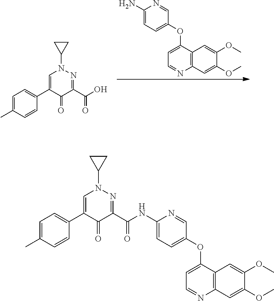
C1(N)=CC=C(OC2=CC=NC3=C2C=C(OC)C(OC)=C3)C=N1.C1=C(C)C=CC(C2=CN(C3CC3)N=C(C(O)=O)C2=O)=C1.C1=C(C)C=CC(C2=CN(C3CC3)N=C(C(NC3=CC=C(OC4=CC=NC5=C4C=C(OC)C(OC)=C5)C=N3)=O)C2=O)=C1
